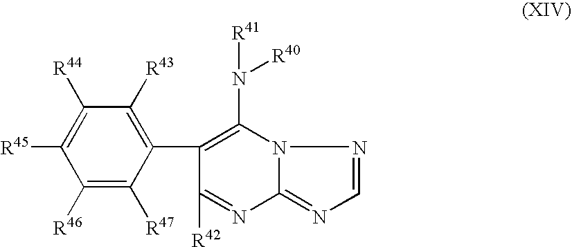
C1([R44])=C([R45])C([R46])=C([R47])C(C2=C(N([R40])[R41])N3C(=NC=N3)N=C2[R42])=C1[R43]
